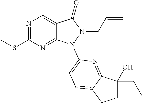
N1=C(SC)N=C2C(=C1)C(=O)N(CC=C)N2C1=CC=C2C(=N1)C(CC)(O)CC2
